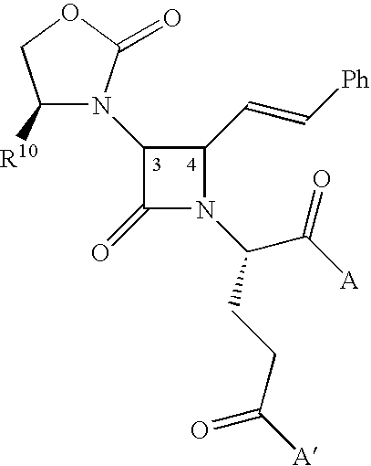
C1([R10])N(C2C(=O)N(C(CCC([A])=O)C([A])=O)C2C=C[Ph])C(=O)OC1
